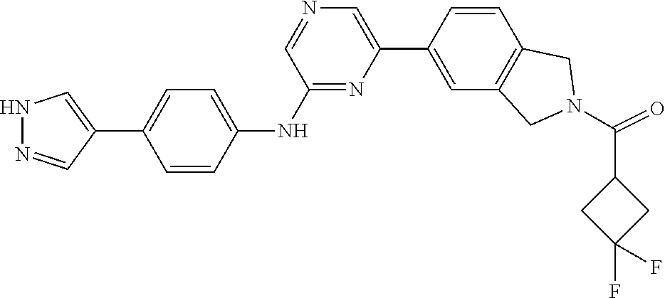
O=C(N1CC2=C(C=CC(C3=CN=CC(NC4=CC=C(C5=CNN=C5)C=C4)=N3)=C2)C1)C1CC(F)(F)C1
